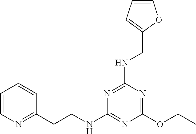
C1(OCC)=NC(NCC2=CC=CO2)=NC(NCCC2=NC=CC=C2)=N1
